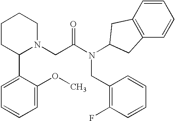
C1CCCN(CC(N(CC2=C(F)C=CC=C2)C2CC3=C(C=CC=C3)C2)=O)C1C1=CC=CC=C1OC
